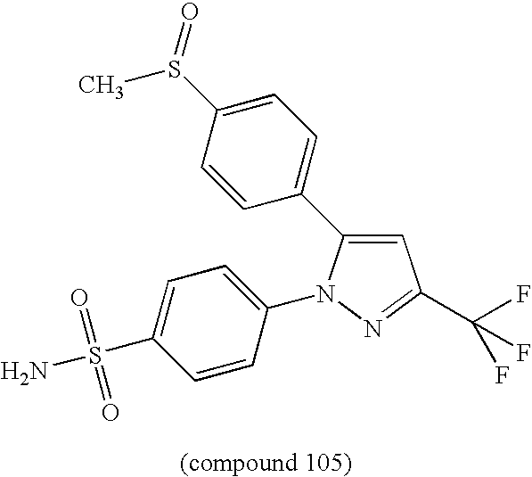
C1=C(C2=CC=C(S(C)=O)C=C2)N(C2=CC=C(S(=O)(N)=O)C=C2)N=C1C(F)(F)F
